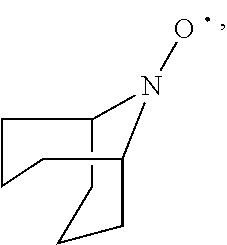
C12CCCC(CCC1)N2O
